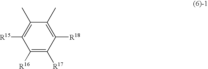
C1(C)=C([R15])C([R16])=C([R17])C([R18])=C1C
